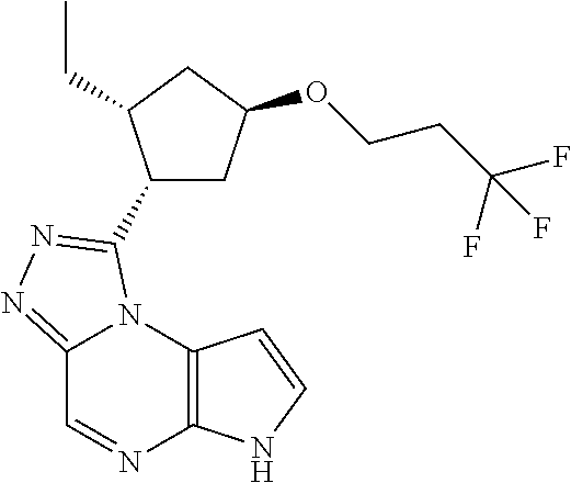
C12=NN=C(C3CC(OCCC(F)(F)F)CC3CC)N1C1=C(N=C2)NC=C1
